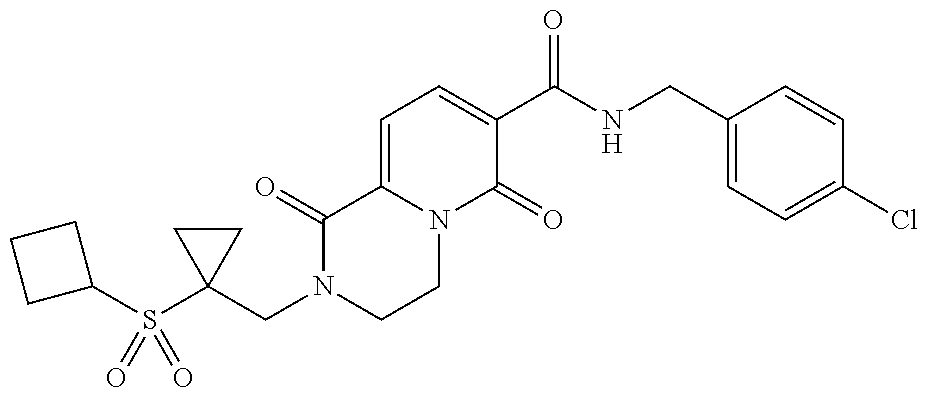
C1(CN2CCN3C(=CC=C(C(NCC4=CC=C(Cl)C=C4)=O)C3=O)C2=O)(S(C2CCC2)(=O)=O)CC1
